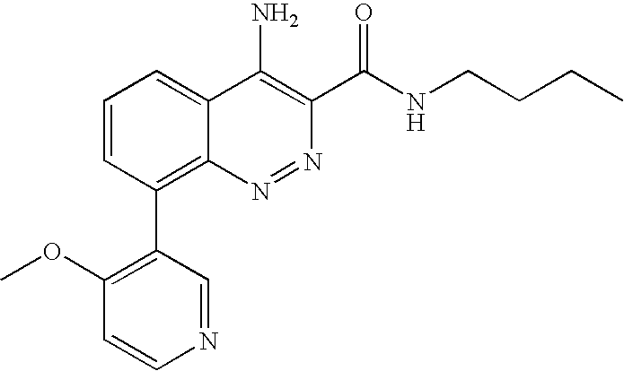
C1(C2=C3C(=CC=C2)C(N)=C(C(NCCCC)=O)N=N3)=C(OC)C=CN=C1
